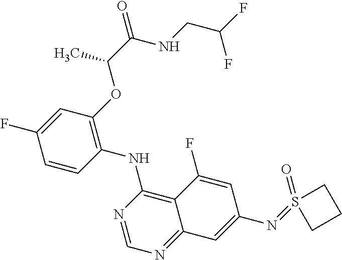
C1=CC(NC2=C3C(=NC=N2)C=C(N=S2(=O)CCC2)C=C3F)=C(OC(C(NCC(F)F)=O)C)C=C1F
